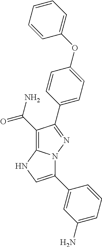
C1(C(N)=O)=C2N(N=C1C1=CC=C(OC3=CC=CC=C3)C=C1)C(C1=CC(N)=CC=C1)=CN2
